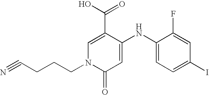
C1(C(=O)O)=CN(CCCC#N)C(=O)C=C1NC1=CC=C(I)C=C1F
